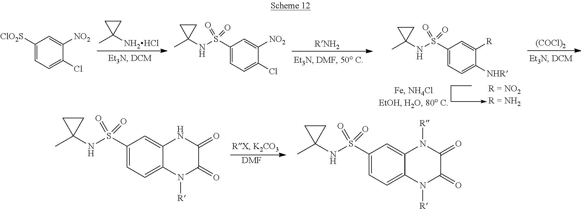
[RNH2].[(COCl)2].CC1([NH2HCl])CC1.CCC->C.C1(S(NC2(C)CC2)(=O)=O)=CC=C([NHR])C([R])=C1.C1([ClO2S])=CC=C(Cl)C([NO2])=C1.C1(S(NC2(C)CC2)(=O)=O)=CC=C(Cl)C([NO2])=C1.[DMF].C1(S(NC2(C)CC2)(=O)=O)=CC=C2C(=C1)NC(=O)C(=O)N2[R].C1(S(NC2(C)CC2)(=O)=O)=CC=C2C(=C1)N([R])C(=O)C(=O)N2[R]
